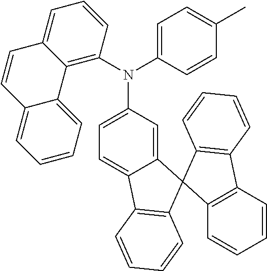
C1=C(N(C2=C3C(=CC=C2)C=CC2=CC=CC=C32)C2=CC=C(C)C=C2)C=C2C(=C1)C1=C(C=CC=C1)C21C2=C(C=CC=C2)C2=C1C=CC=C2
